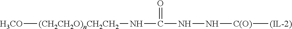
[H3CO][(CH2CH2O)nCH2CH2]NC(=O)NN[C(O)][(IL-2)]
